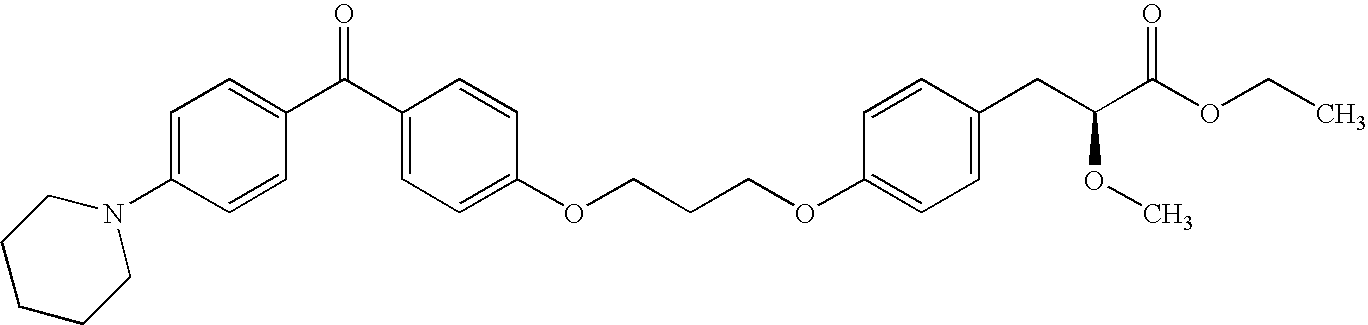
O(C1=CC=C(CC(C(OCC)=O)OC)C=C1)CCCOC1=CC=C(C(C2=CC=C(N3CCCCC3)C=C2)=O)C=C1
